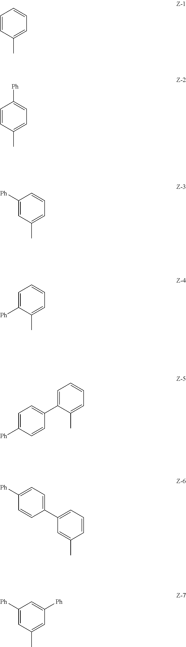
C1=CC(C)=CC=C1.C1=CC(C)=CC=C1[Ph].C1([Ph])=CC(C)=CC=C1.C1=C([Ph])C(C)=CC=C1.C1=C([Ph])C=CC(C2=CC=CC=C2C)=C1.C1=CC(C)=CC(C2=CC=C([Ph])C=C2)=C1.C1([Ph])=CC(C)=CC([Ph])=C1
